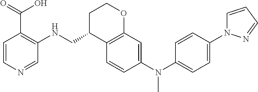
C1=CC(N(C2=CC=C(N3C=CC=N3)C=C2)C)=CC2=C1C(CNC1=C(C(O)=O)C=CN=C1)CCO2
